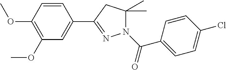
C1=CC(OC)=C(OC)C=C1C1=NN(C(C2=CC=C(Cl)C=C2)=O)C(C)(C)C1
